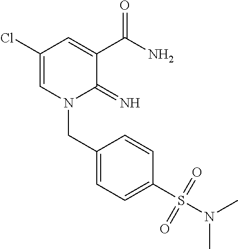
C1(Cl)=CN(CC2=CC=C(S(N(C)C)(=O)=O)C=C2)C(=N)C(C(N)=O)=C1
